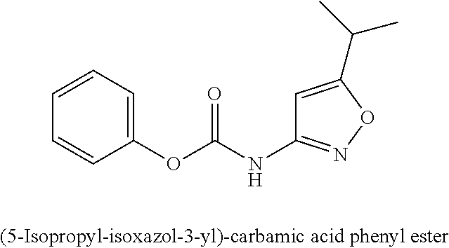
C1=CC=C(OC(NC2=NOC(C(C)C)=C2)=O)C=C1
